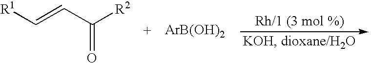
[R1]C=CC([R2])=O.[ArB(OH)2]
